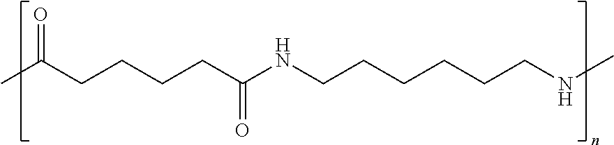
CC(CCCCC(NCCCCCCNC)=O)=O
